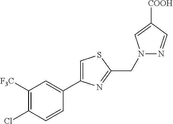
C1(Cl)=C([F3C])C=C(C2=CSC(CN3N=CC([COOH])=C3)=N2)C=C1
